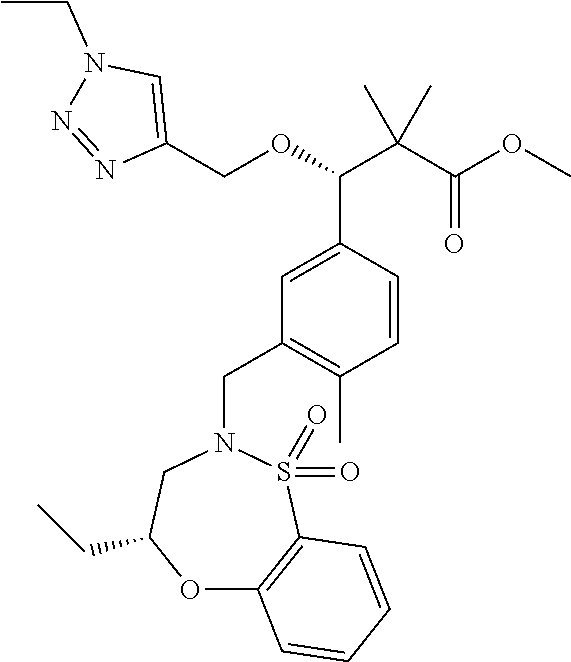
C1=CC(C(C(C(=O)OC)(C)C)OCC2=CN(CC)N=N2)=CC(CN2CC(CC)OC3=C(S2(=O)=O)C=CC=C3)=C1C
